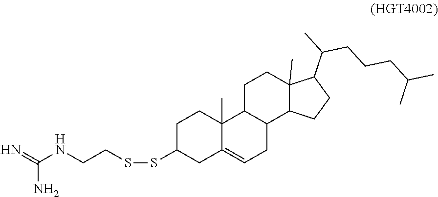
C(CSSC1CC2=CCC3C(C2(C)CC1)CCC1(C)C3CCC1C(C)CCCC(C)C)NC(=N)N
